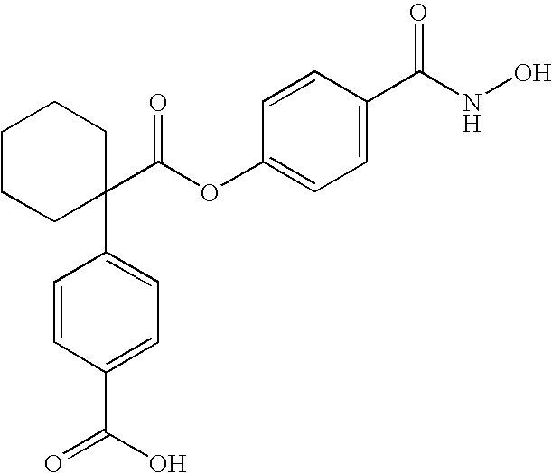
C1CCC(C(OC2=CC=C(C(NO)=O)C=C2)=O)(C2=CC=C(C(O)=O)C=C2)CC1
